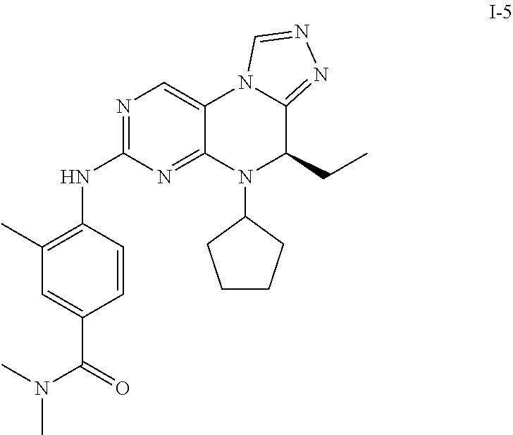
N(C1=NC=C2C(=N1)N(C1CCCC1)C(CC)C1=NN=CN21)C1=C(C)C=C(C(=O)N(C)C)C=C1
